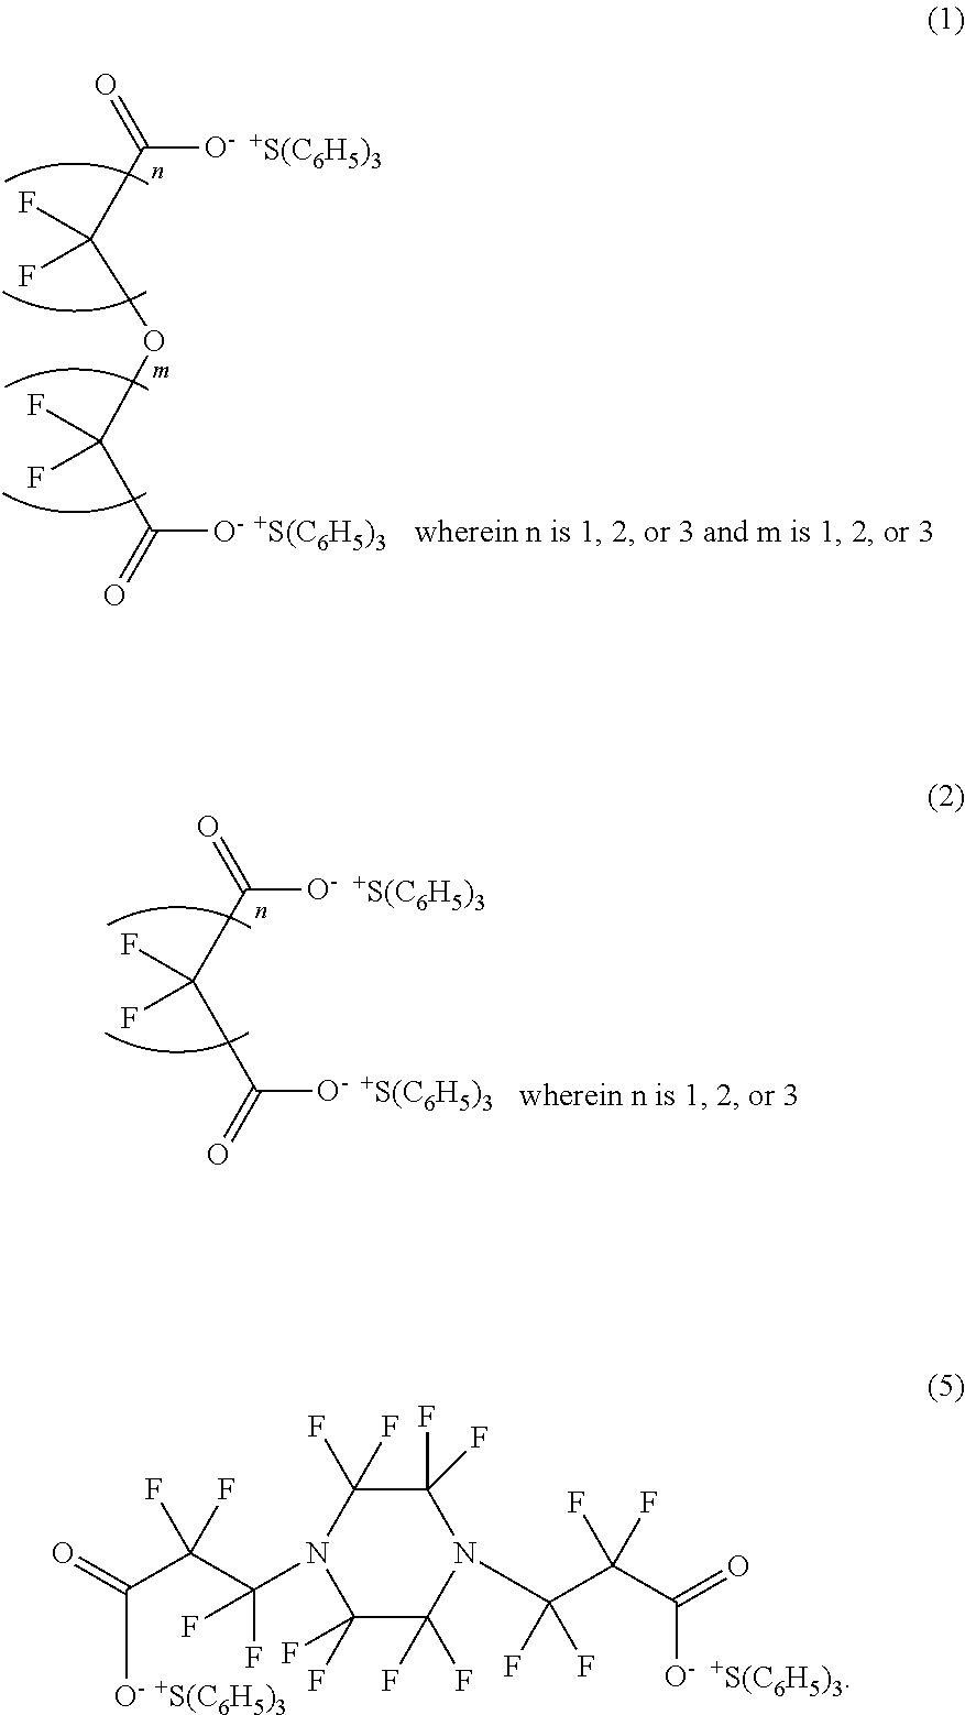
C(C(OC(C([O-])=O)(F)F)(F)F)([O-])=O.[+S(C6H5)3].[+S(C6H5)3].C(C(C([O-])=O)(F)F)([O-])=O.[+S(C6H5)3].[+S(C6H5)3].C1(F)(F)C(F)(F)N(C(C(C(=O)[O-])(F)F)(F)F)C(F)(F)C(F)(F)N1C(C(C(=O)[O-])(F)F)(F)F.[+S(C6H5)3]
